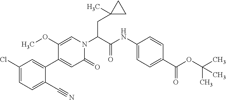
N(C1=CC=C(C(OC(C)(C)C)=O)C=C1)C(C(CC1(C)CC1)N1C=C(OC)C(C2=CC(Cl)=CC=C2C#N)=CC1=O)=O
